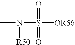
CN(S(=O)(=O)[OR56])[R50]
